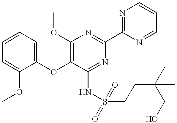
C1=CC=C(OC2=C(OC)N=C(C3=NC=CC=N3)N=C2NS(CCC(C)(CO)C)(=O)=O)C(OC)=C1
